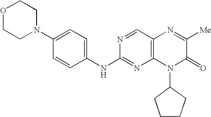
N1(C2=CC=C(NC3=NC4=C(C=N3)N=C([Me])C(=O)N4C3CCCC3)C=C2)CCOCC1
